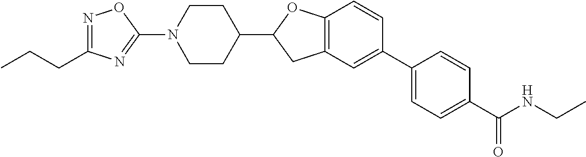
N1(C2=NC(CCC)=NO2)CCC(C2CC3=C(O2)C=CC(C2=CC=C(C(=O)NCC)C=C2)=C3)CC1
